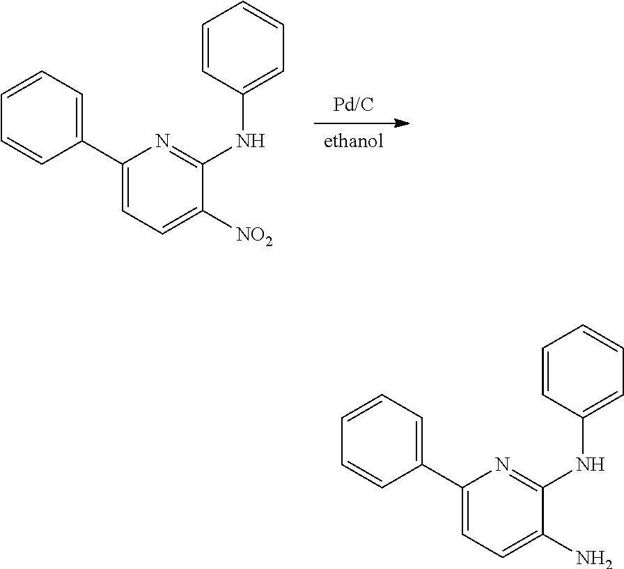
C1(C2=CC=CC=C2)=CC=C([NO2])C(NC2=CC=CC=C2)=N1.C1(C2=CC=CC=C2)=CC=C(N)C(NC2=CC=CC=C2)=N1
